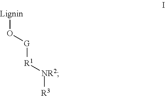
[G]([R1][NR2][R3])O[Lignin]
